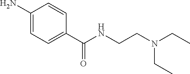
C1(N)=CC=C(C(NCCN(CC)CC)=O)C=C1
